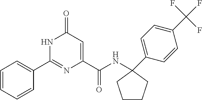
C1=CC=CC(C2=NC(C(=O)NC3(C4=CC=C(C(F)(F)F)C=C4)CCCC3)=CC(=O)N2)=C1
